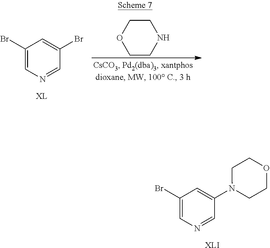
C1(Br)=CN=CC(Br)=C1.[XL].C1CNCCO1.C1(Br)=CN=CC(N2CCOCC2)=C1.[XLI]
